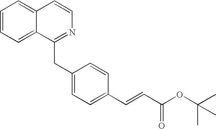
C1=CC=C2C(=C1)C=CN=C2CC1=CC=C(C=CC(OC(C)(C)C)=O)C=C1
